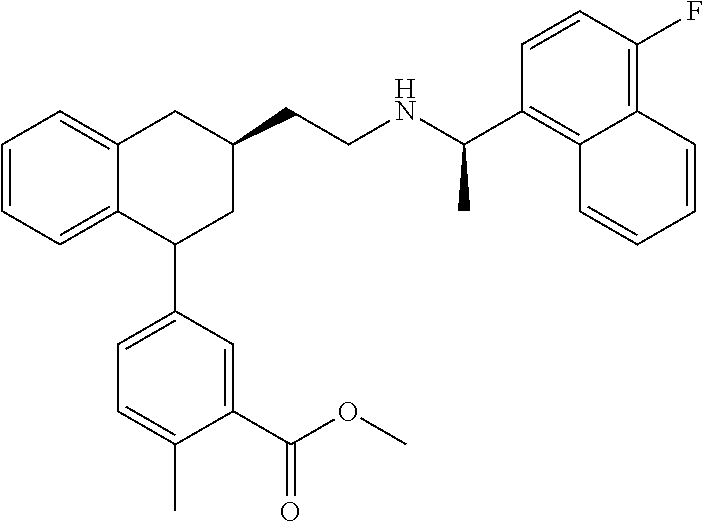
C1=CC=C2C(=C1)CC(CCNC(C1=C3C(=C(F)C=C1)C=CC=C3)C)CC2C1=CC=C(C)C(C(=O)OC)=C1
